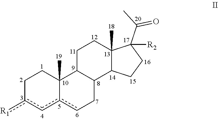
C1c([R1])cc2cCC3C(C2(C)C1)CCC1(C)C3CCC1(C(C)=O)[R2]
